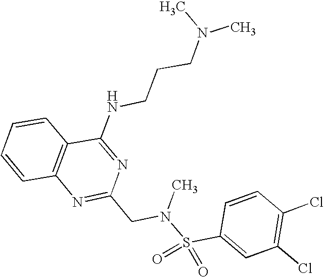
C1=CC2=C(C=C1)C(NCCCN(C)C)=NC(CN(S(C1=CC(Cl)=C(Cl)C=C1)(=O)=O)C)=N2
